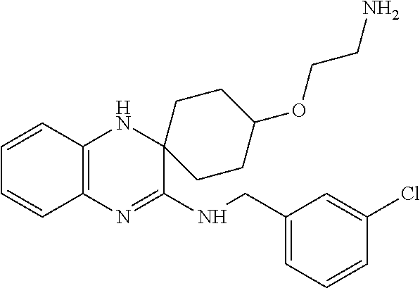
C1=CC2=C(C=C1)N=C(NCC1=CC=CC(Cl)=C1)C1(N2)CCC(OCCN)CC1
